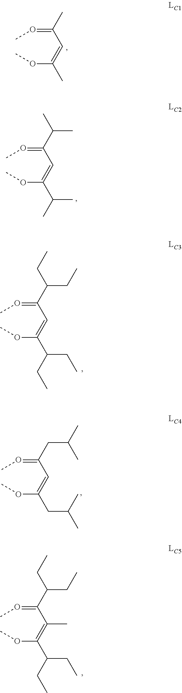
C(=OC)(C=C(OC)C)C.C(=OC)(C=C(OC)C(C)C)C(C)C.C(=OC)(C=C(OC)C(CC)CC)C(CC)CC.C(=OC)(C=C(OC)CC(C)C)CC(C)C.C(=OC)(C(=C(OC)C(CC)CC)C)C(CC)CC
